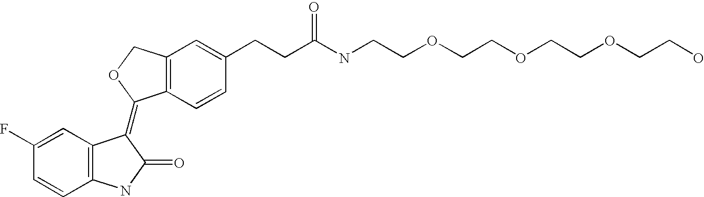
C12=C(C=CC(CCC(NCCOCCOCCOCCO)=O)=C1)C(=C1C3=C(C=CC(F)=C3)NC1=O)OC2
